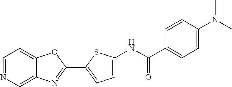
C1=NC=C2C(=C1)OC(C1=CC=C(NC(=O)C3=CC=C(N(C)C)C=C3)S1)=N2
